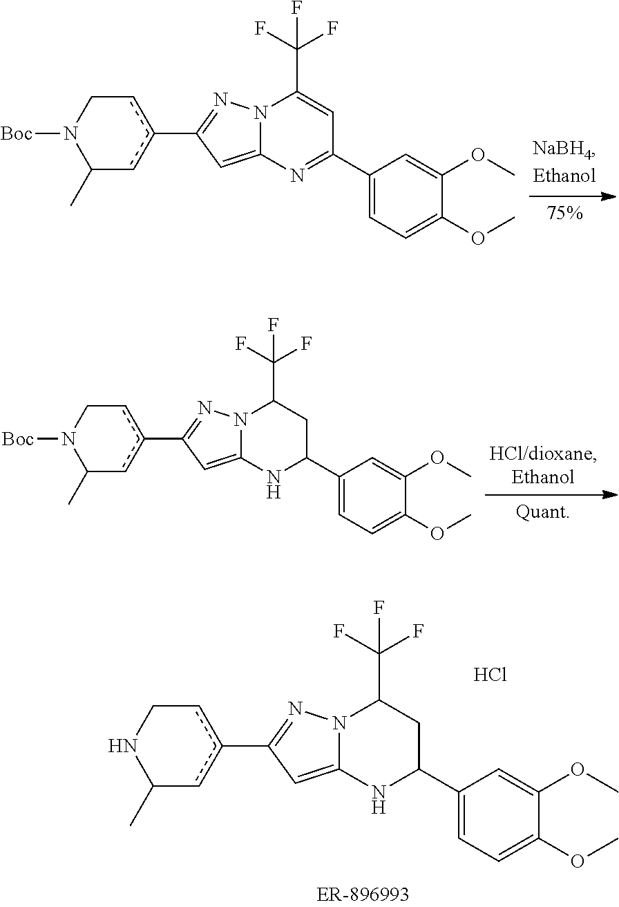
c1c(C2=NN3C(=C2)N=C(C2=CC=C(OC)C(OC)=C2)C=C3C(F)(F)F)cC(C)N([Boc])C1.c1c(C2=NN3C(=C2)NC(C2=CC=C(OC)C(OC)=C2)CC3C(F)(F)F)cC(C)N([Boc])C1.c1c(C2=NN3C(=C2)NC(C2=CC=C(OC)C(OC)=C2)CC3C(F)(F)F)cC(C)NC1.Cl
